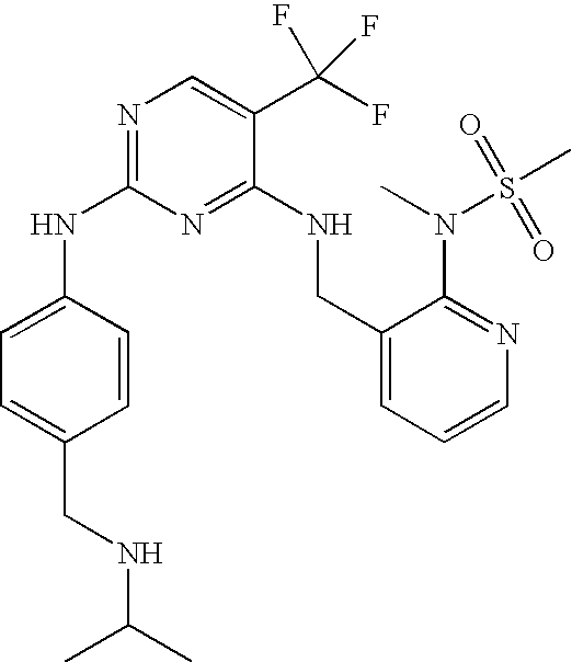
C1(NC2=NC=C(C(F)(F)F)C(NCC3=CC=CN=C3N(S(C)(=O)=O)C)=N2)=CC=C(CNC(C)C)C=C1
